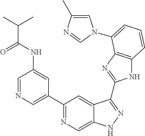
C1=NC=C(C2=NC=C3C(=C2)C(C2=NC4=C(N2)C=CC=C4N2C=C(C)N=C2)=NN3)C=C1NC(C(C)C)=O
